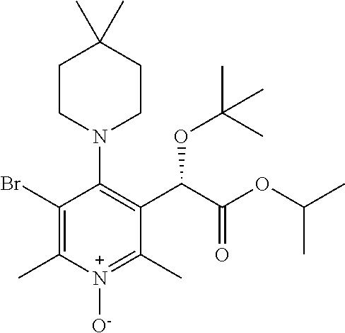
C1(Br)=C(C)[N+]([O-])=C(C)C(C(C(OC(C)C)=O)OC(C)(C)C)=C1N1CCC(C)(C)CC1
